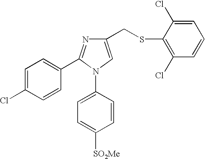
C1=C(Cl)C=CC(C2=NC(CSC3=C(Cl)C=CC=C3Cl)=CN2C2=CC=C([SO2Me])C=C2)=C1
